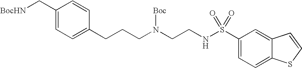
C1(C[BocHN])=CC=C(CCCN(CCNS(C2=CC=C3C(=C2)C=CS3)(=O)=O)[Boc])C=C1
